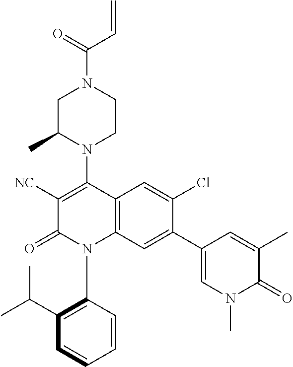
C1C(C)N(C2=C([NC])C(=O)N(C3=C(C(C)C)C=CC=C3)C3=C2C=C(Cl)C(C2=CN(C)C(=O)C(C)=C2)=C3)CCN1C(=O)C=C
